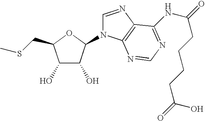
C1(O)C(O)C(N2C=NC3=C2N=CN=C3NC(=O)CCCCC(=O)O)OC1CSC
